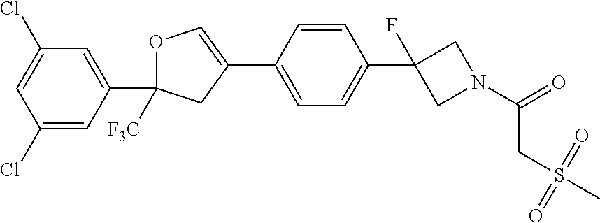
O1C(C2=CC(Cl)=CC(Cl)=C2)([F3C])CC(C2=CC=C(C3(F)CN(C(=O)CS(C)(=O)=O)C3)C=C2)=C1
